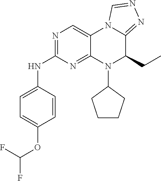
N1=C(NC2=CC=C(OC(F)F)C=C2)N=C2C(=C1)N1C(=NN=C1)C(CC)N2C1CCCC1
